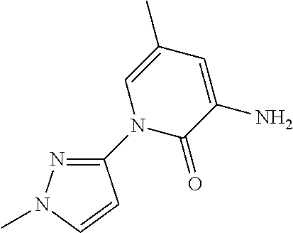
C1(C)=CN(C2=NN(C)C=C2)C(=O)C(N)=C1
